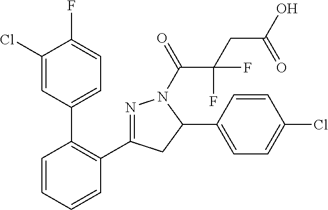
C1(Cl)=CC(C2=C(C3=NN(C(=O)C(CC(O)=O)(F)F)C(C4=CC=C(Cl)C=C4)C3)C=CC=C2)=CC=C1F
